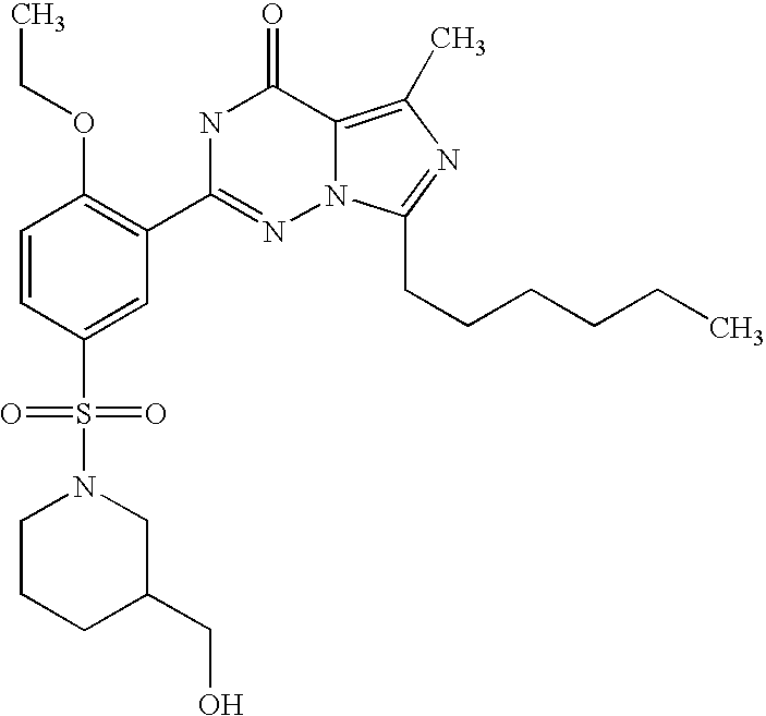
C1=CC(S(N2CCCC(CO)C2)(=O)=O)=CC(C2=NN3C(=C(C)N=C3CCCCCC)C(=O)N2)=C1OCC
